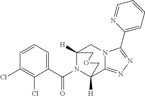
C12([H])N(C(C3=CC=CC(Cl)=C3Cl)=O)C([H])(C3=NN=C(C4=CC=CC=N4)N3C1)COC2
